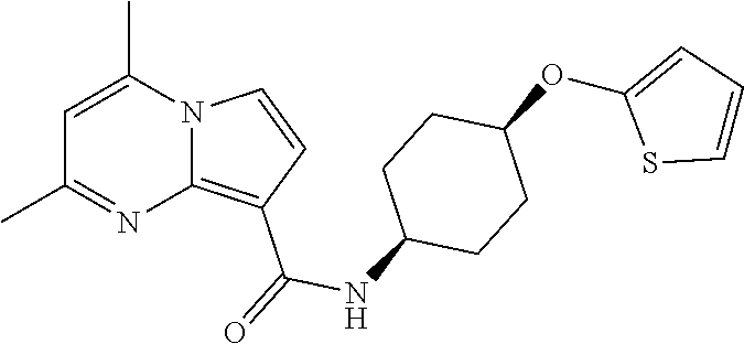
C1(C)=NC2=C(C(=O)NC3CCC(OC4=CC=CS4)CC3)C=CN2C(C)=C1
